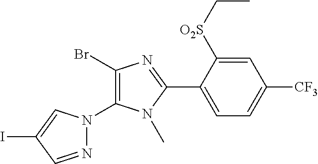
N1=CC(I)=CN1C1=C(Br)N=C(C2=CC=C([CF3])C=C2[O2S]CC)N1C
